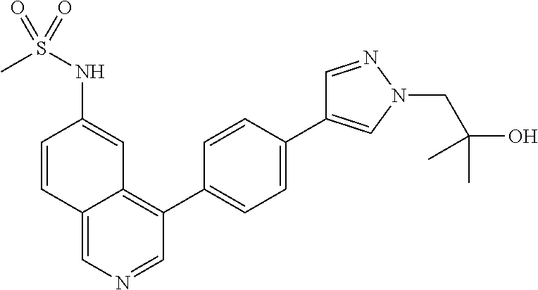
C12=CN=CC(C3=CC=C(C4=CN(CC(C)(C)O)N=C4)C=C3)=C1C=C(NS(C)(=O)=O)C=C2
